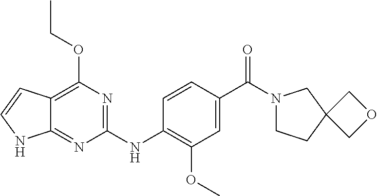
C1(NC2=C(OC)C=C(C(N3CCC4(C3)COC4)=O)C=C2)=NC(OCC)=C2C(=N1)NC=C2
